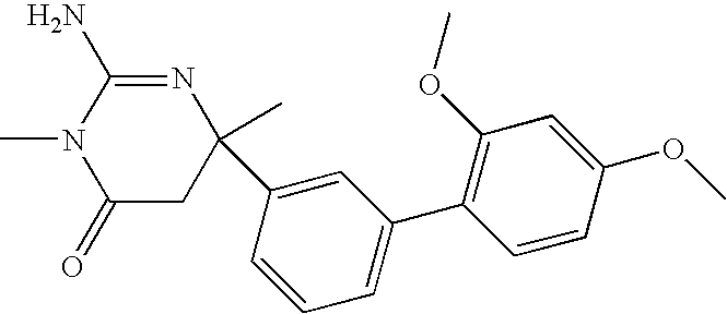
C1(=O)CC(C)(C2=CC(C3=C(OC)C=C(OC)C=C3)=CC=C2)N=C(N)N1C
